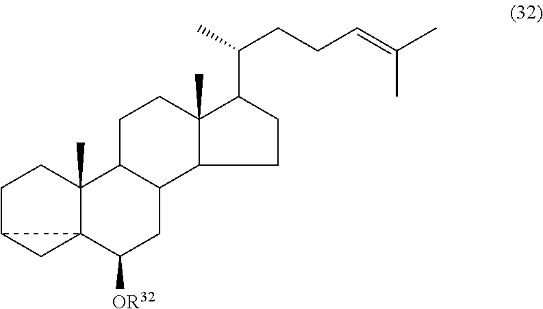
C1C2CC23C(C)(C1)C1C(CC3[OR32])C2C(C)(CC1)C(C(C)CCC=C(C)C)CC2
